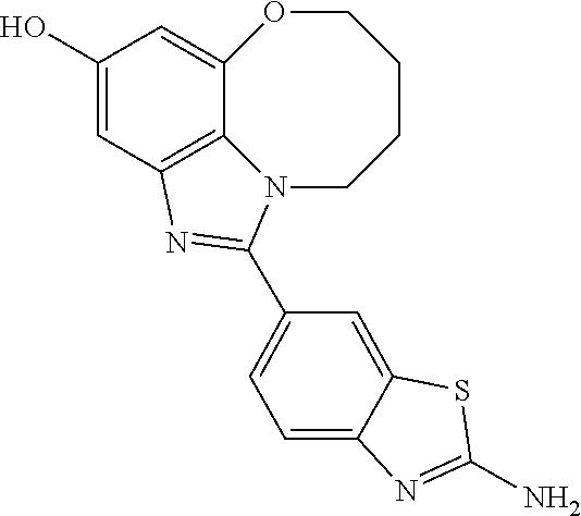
C12=C3C=C(O)C=C1OCCCCN2C(C1=CC=C2C(=C1)SC(N)=N2)=N3
